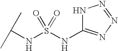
C(NS(=O)(=O)NC1=NN=NN1)(C)C
